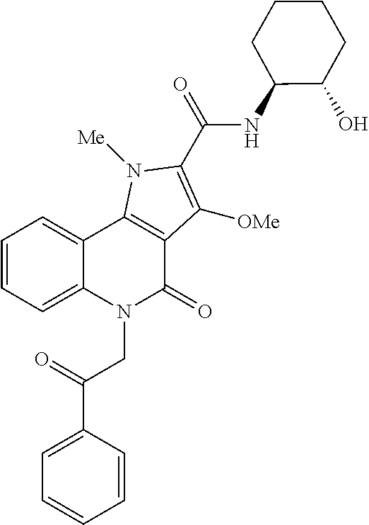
C1=CC(C(=O)CN2C(=O)C3=C(C4=CC=CC=C24)N([Me])C(C(=O)NC2C(O)CCCC2)=C3[OMe])=CC=C1
